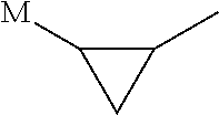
C1([M])C(C)C1
